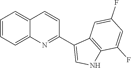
C1=CC=C2C(=C1)C=CC(C1=CNC3=C1C=C(F)C=C3F)=N2
